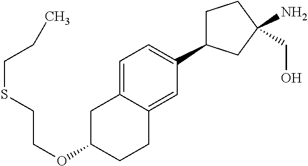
O(C1CCC2=CC(C3CCC(N)(CO)C3)=CC=C2C1)CCSCCC
